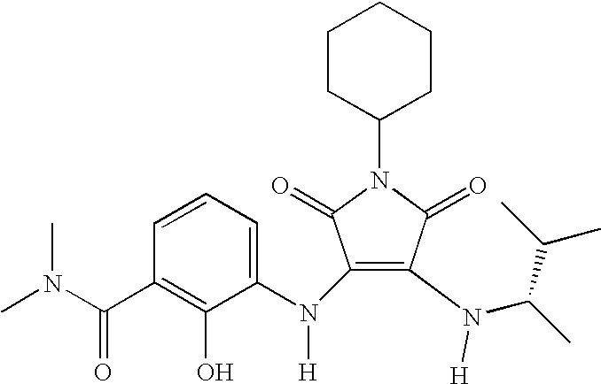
C1(N(C2=CC=CC(C(N(C)C)=O)=C2O)[H])=C(N(C(C)C(C)C)[H])C(=O)N(C2CCCCC2)C1=O
